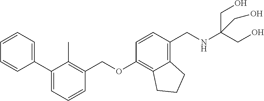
C1=CC=C(C2=CC=CC(COC3=C4C(=C(CNC(CO)(CO)CO)C=C3)CCC4)=C2C)C=C1
